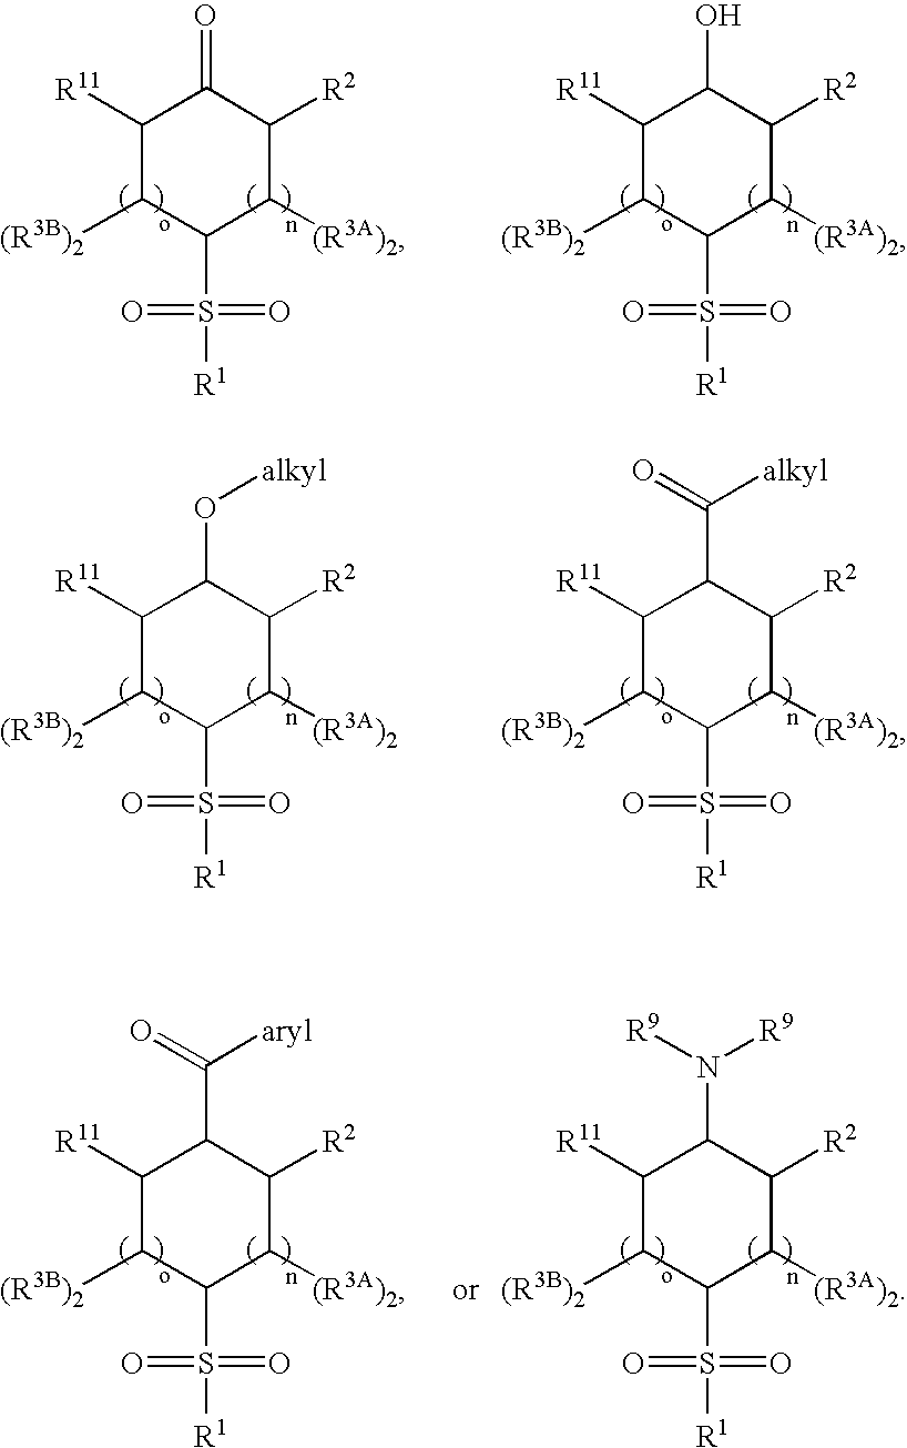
C1([R11])C([(R3B)2])C(S(=O)(=O)[R1])C([(R3A)2])C([R2])C1=O.C1([R11])C([(R3B)2])C(S(=O)(=O)[R1])C([(R3A)2])C([R2])C1O.C1([R11])C([(R3B)2])C(S(=O)(=O)[R1])C([(R3A)2])C([R2])C1O[alkyl].C1([R11])C([(R3B)2])C(S(=O)(=O)[R1])C([(R3A)2])C([R2])C1C(=O)[alkyl].C1([R11])C([(R3B)2])C(S(=O)(=O)[R1])C([(R3A)2])C([R2])C1C(=O)[aryl].C1([R11])C([(R3B)2])C(S(=O)(=O)[R1])C([(R3A)2])C([R2])C1N([R9])[R9]
